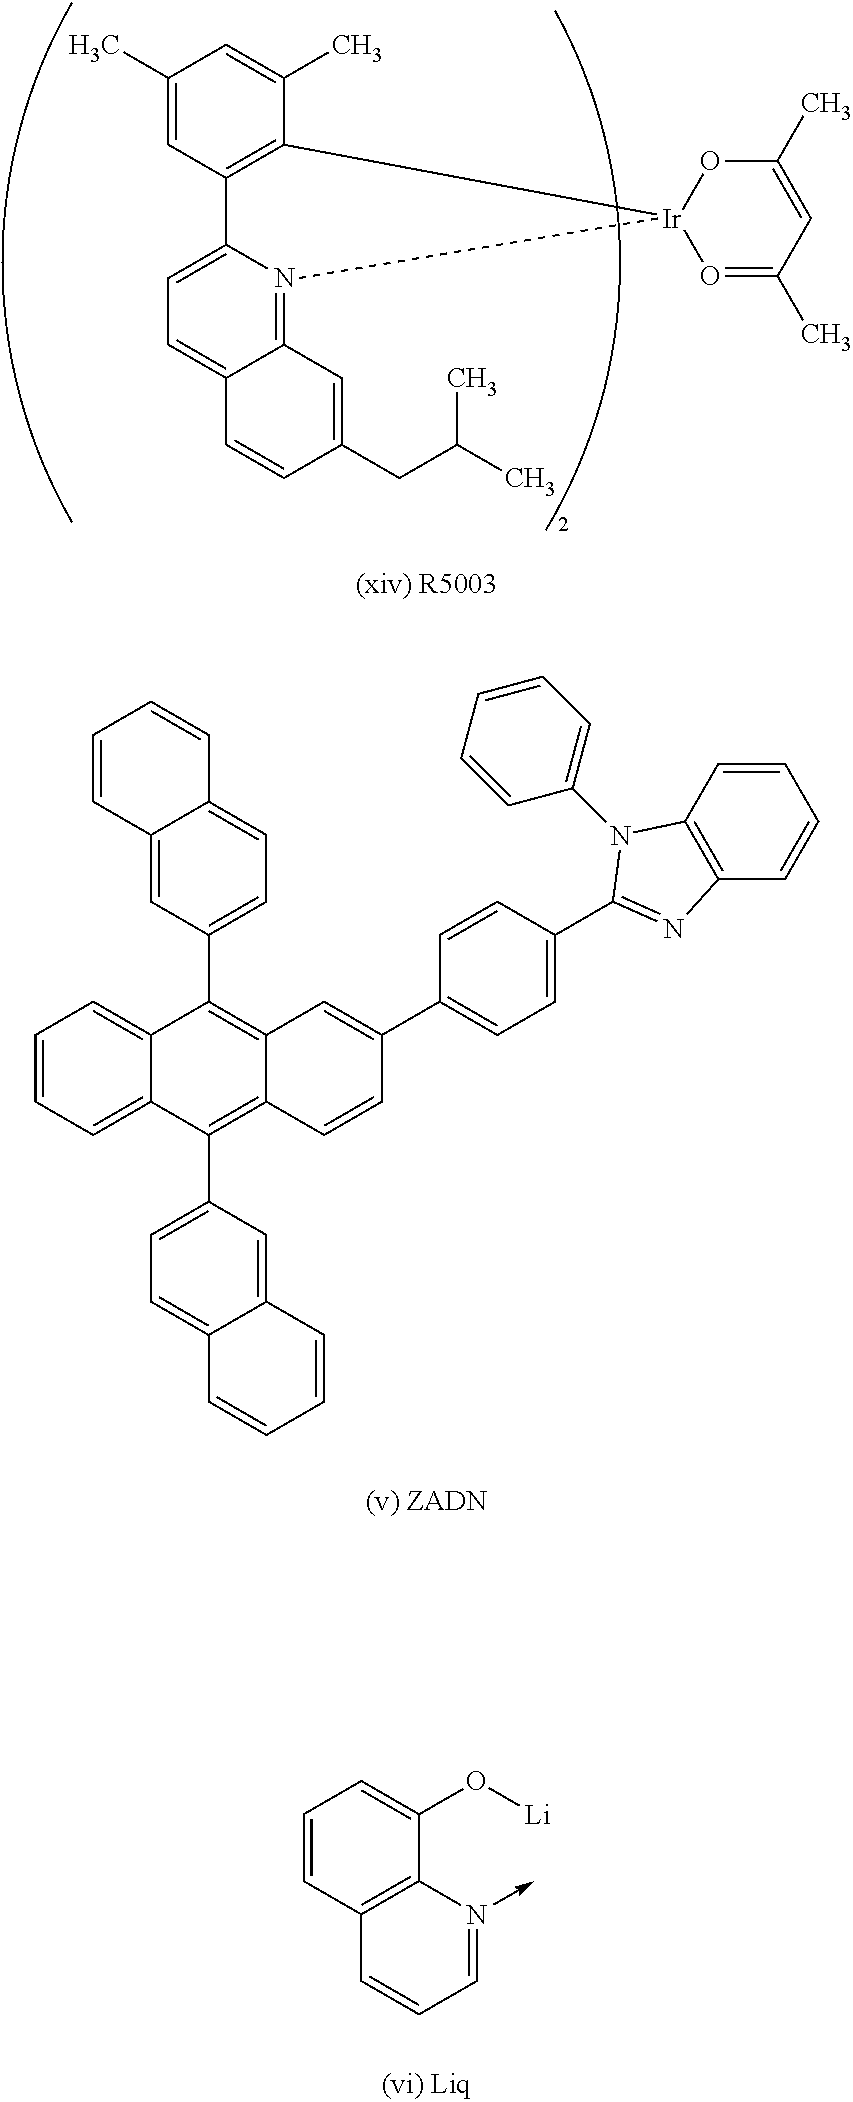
C1(C)=CC2=C(C(C)=C1)[Ir]1(N3=C4C(=CC=C23)C=CC(CC(C)C)=C4)O=C(C)C=C(C)O1.C1=CC2=CC(C3=C4C(=C(C5=CC=C6C(=C5)C=CC=C6)C5=CC=CC=C35)C=CC(C3=CC=C(C5=NC6=C(C=CC=C6)N5C5=CC=CC=C5)C=C3)=C4)=CC=C2C=C1.C1=CC2=C(C(O[Li])=C1)N(->C)=CC=C2
